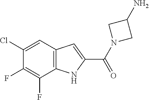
C1(Cl)=CC2=C(C(F)=C1F)NC(C(=O)N1CC(N)C1)=C2
